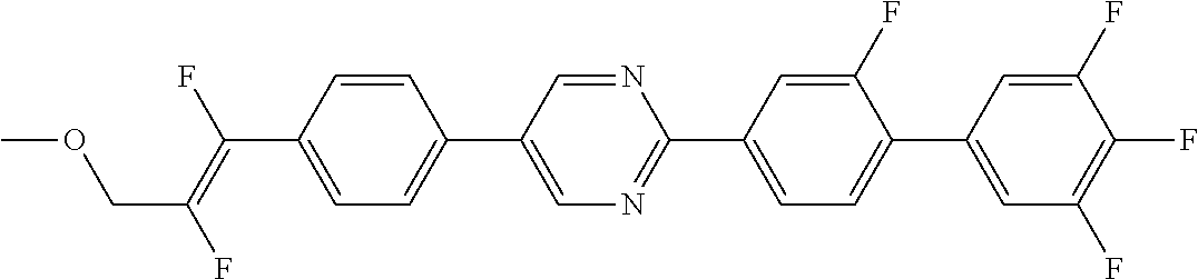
C(C1=CC=C(C2=CN=C(C3=CC=C(C4=CC(F)=C(F)C(F)=C4)C(F)=C3)N=C2)C=C1)(=C(F)COC)F
